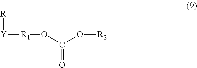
[Y]([R1]OC(O[R2])=O)[R]
